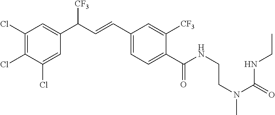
C1(Cl)=C(Cl)C(Cl)=CC(C(C=CC2=CC=C(C(NCCN(C(=O)NCC)C)=O)C([CF3])=C2)[CF3])=C1
